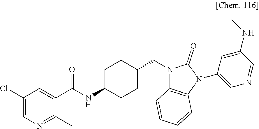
C1(Cl)=CN=C(C)C(C(NC2CCC(CN3C4=C(N(C5=CN=CC(NC)=C5)C3=O)C=CC=C4)CC2)=O)=C1
